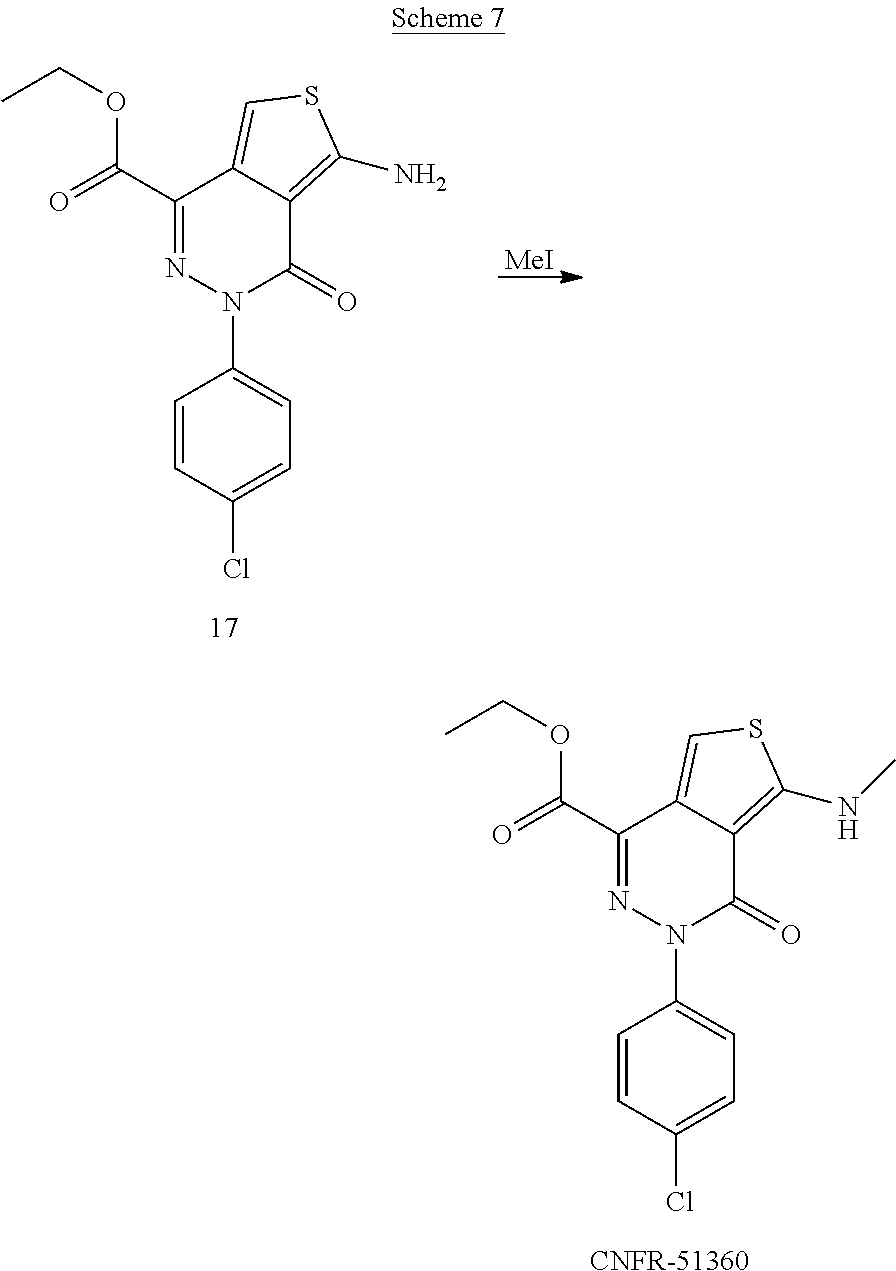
C1=C(Cl)C=CC(N2C(=O)C3=C(N)SC=C3C(C(=O)OCC)=N2)=C1.[MeI].C1=C(Cl)C=CC(N2C(=O)C3=C(NC)SC=C3C(C(=O)OCC)=N2)=C1.[CNFR-51360]
